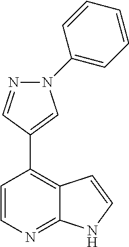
N1(C2=CC=CC=C2)N=CC(C2=C3C(=NC=C2)NC=C3)=C1
